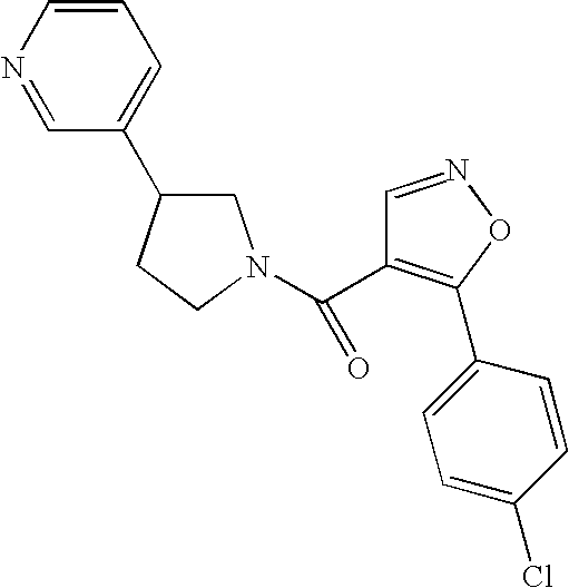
C1=CN=CC(C2CN(C(=O)C3=C(C4=CC=C(Cl)C=C4)ON=C3)CC2)=C1
